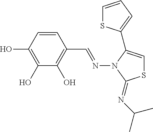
C1(O)=C(O)C=CC(C=NN2C(C3=CC=CS3)=CSC2=NC(C)C)=C1O
